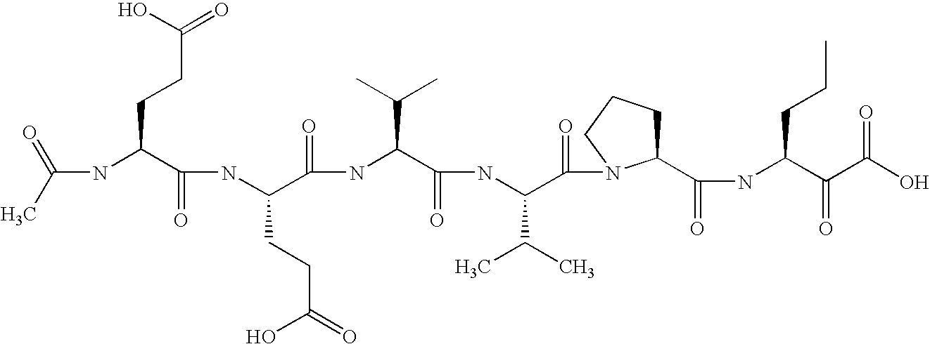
CC(=O)NC(C(NC(C(NC(C(NC(C(=O)N1C(C(NC(C(C(O)=O)=O)CCC)=O)CCC1)C(C)C)=O)C(C)C)=O)CCC(O)=O)=O)CCC(=O)O
